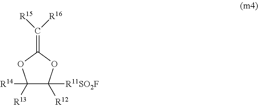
C1([R14])([R13])C([R11SO2F])([R12])OC(=C([R15])[R16])O1
